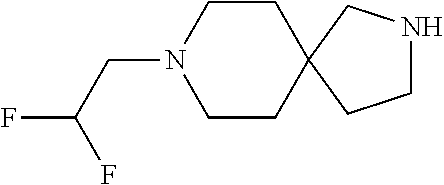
C1CC2(CCN1CC(F)F)CCNC2
